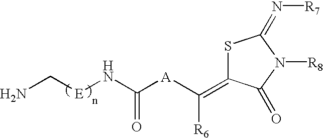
S1C(=C([R6])[A]C(N[E]CN)=O)C(=O)N([R8])C1=N[R7]
